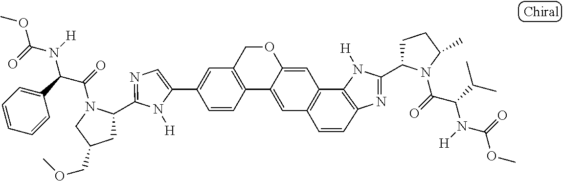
C1=C(C2=CC3=C(C4=CC5=C(C6=C(N=C(C7CCC(C)N7C(=O)C(C(C)C)N(C(=O)OC)[H])N6[H])C=C5)C=C4OC3)C=C2)N([H])C(C2CC(COC)CN2C(=O)C(C2=CC=CC=C2)N(C(=O)OC)[H])=N1
